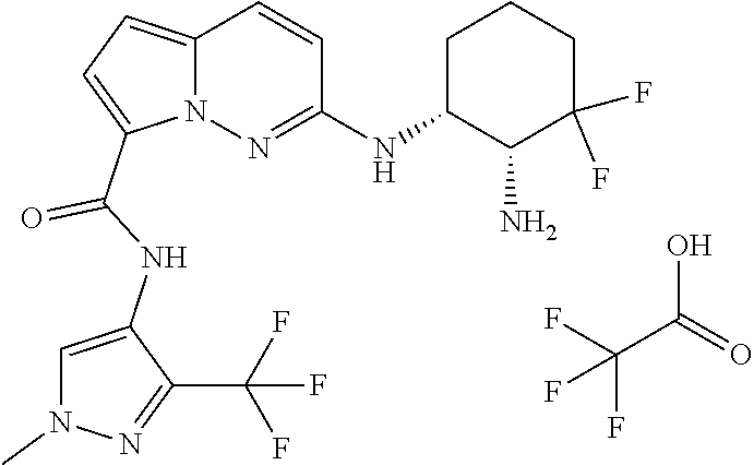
N12C(=CC=C1C(NC1=CN(C)N=C1C(F)(F)F)=O)C=CC(NC1C(N)C(F)(F)CCC1)=N2.C(C(=O)O)(F)(F)F
